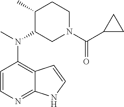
C1=CN=C2C(=C1N(C)C1CN(C(C3CC3)=O)CCC1C)C=CN2
